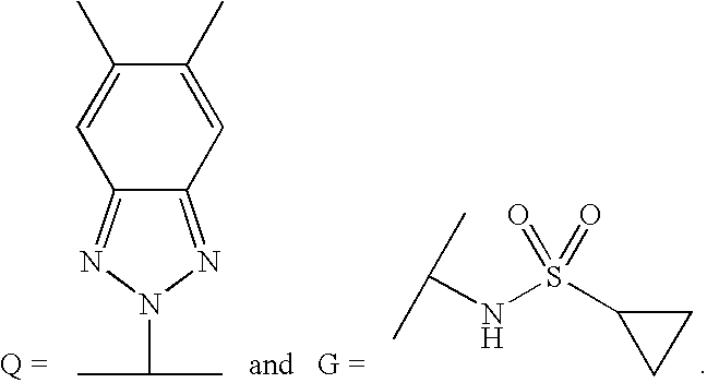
C(NS(C1CC1)(=O)=O)(C)C.C12=NN(C(C)C)N=C1C=C(C)C(C)=C2
